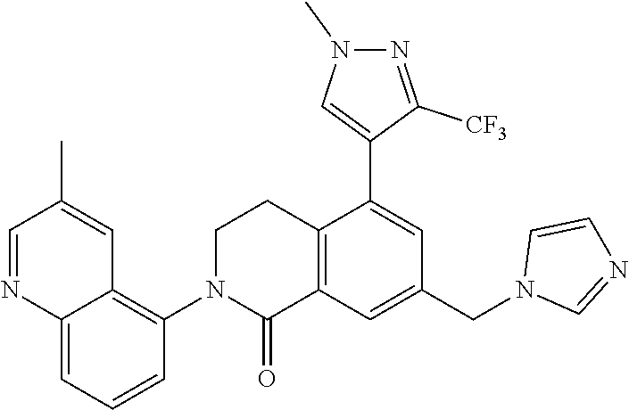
C1N(C2=C3C(=CC=C2)N=CC(C)=C3)C(=O)C2=C(C1)C(C1=CN(C)N=C1[CF3])=CC(CN1C=NC=C1)=C2
